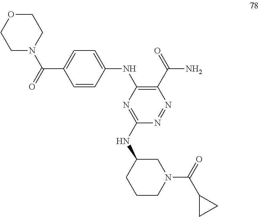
N(C1CN(C(C2CC2)=O)CCC1)C1=NC(NC2=CC=C(C(N3CCOCC3)=O)C=C2)=C(C(=O)N)N=N1
